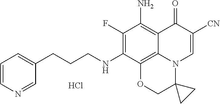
C1=CN=CC(CCCNC2=C(F)C(N)=C3C4=C2OCC2(N4C=C([CN])C3=O)CC2)=C1.Cl
